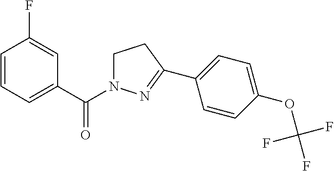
C1=CC=C(C(N2CCC(C3=CC=C(OC(F)(F)F)C=C3)=N2)=O)C=C1F
